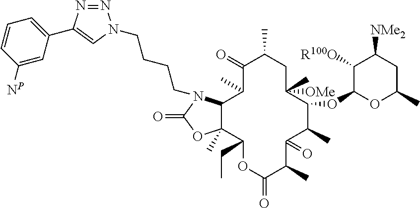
N1=NC(C2=CC=CC([NP])=C2)=CN1CCCCN1C2C(C)(OC1=O)C(CC)OC(=O)C(C)C(=O)C(C)C(OC1OC(C)CC([NMe2])C1[R100O])C(C)([OMe])CC(C)C(=O)C2C
